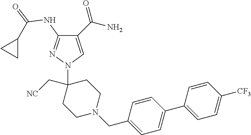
C1(C(N)=O)=CN(C2(C[NC])CCN(CC3=CC=C(C4=CC=C([CF3])C=C4)C=C3)CC2)N=C1NC(=O)C1CC1
